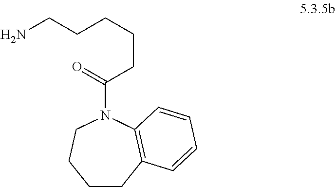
N1(C(=O)CCCCCN)CCCCC2=C1C=CC=C2
